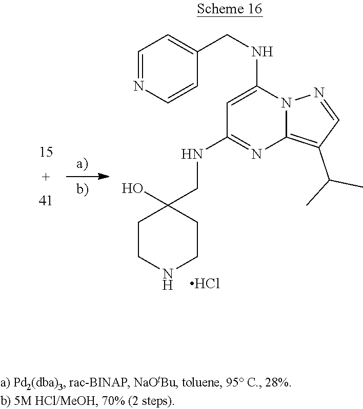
C1=NC=CC(CNC2=CC(NCC3(O)CCNCC3)=NC3=C(C(C)C)C=NN23)=C1.Cl
